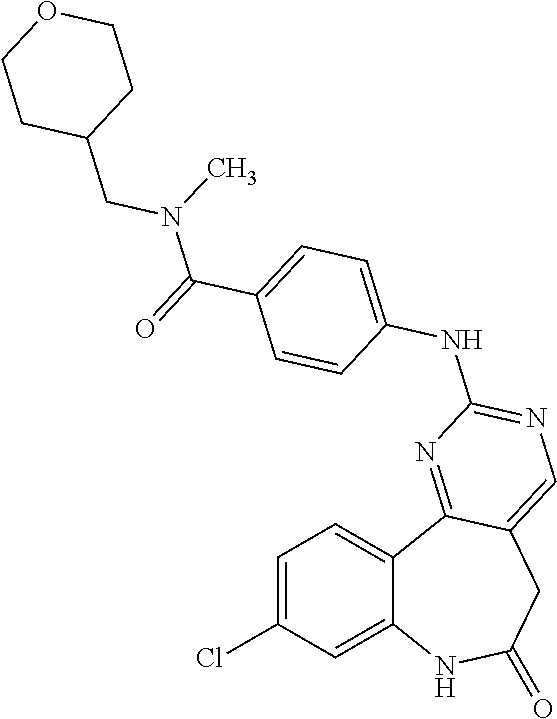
C1=C(Cl)C=C2C(=C1)C1=NC(NC3=CC=C(C(=O)N(CC4CCOCC4)C)C=C3)=NC=C1CC(=O)N2
